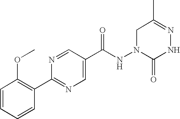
C1=CC=CC(C2=NC=C(C(NN3CC(C)=NNC3=O)=O)C=N2)=C1OC
